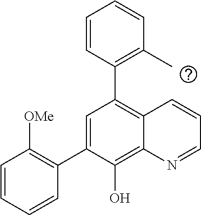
C1=C(C2=C([OMe])C=CC=C2)C(O)=C2C(=C1C1=C(C)C=CC=C1)C=CC=N2
